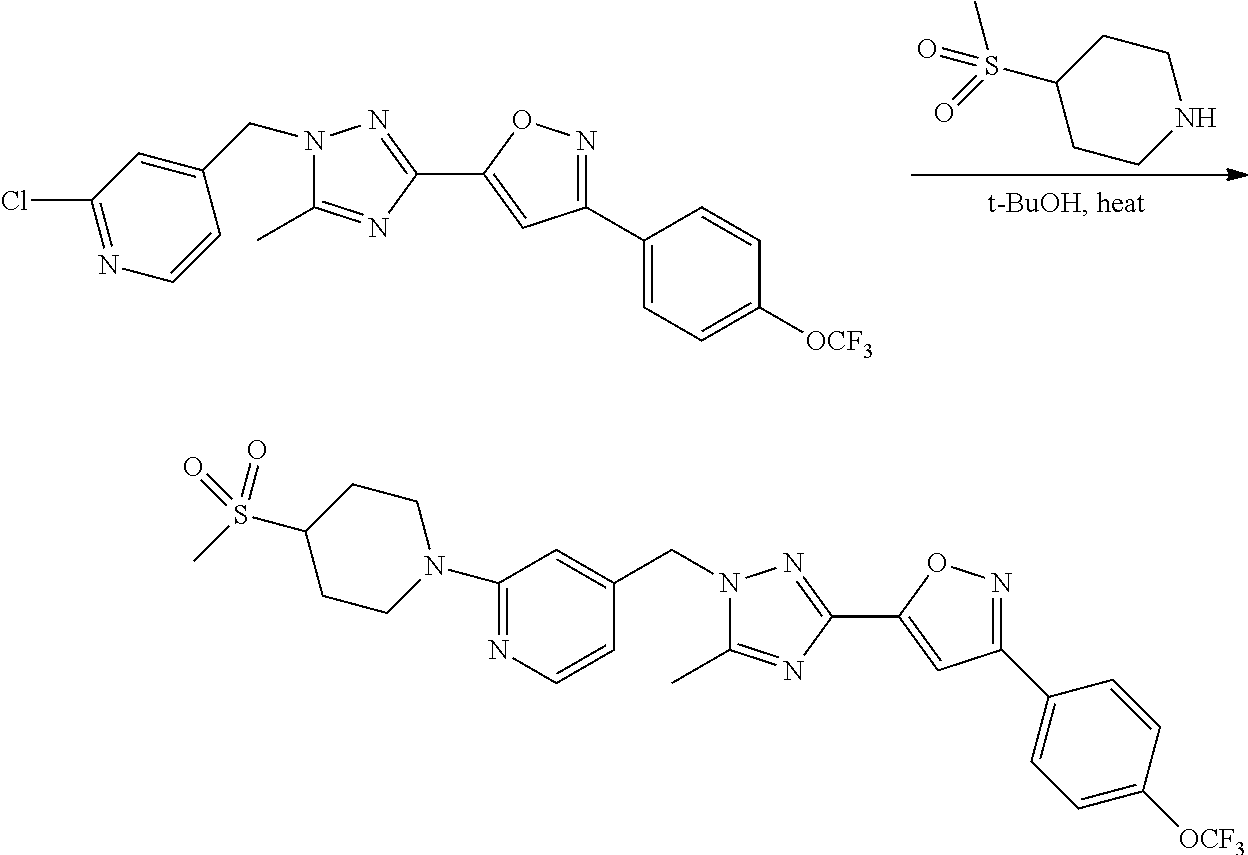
C1(CN2C(C)=NC(C3=CC(C4=CC=C([OCF3])C=C4)=NO3)=N2)=CC(Cl)=NC=C1.C1CNCCC1S(=O)(C)=O.C(N1C(C)=NC(C2=CC(C3=CC=C([OCF3])C=C3)=NO2)=N1)C1=CC(N2CCC(S(C)(=O)=O)CC2)=NC=C1
